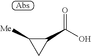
[Me]C1C(C(O)=O)C1
